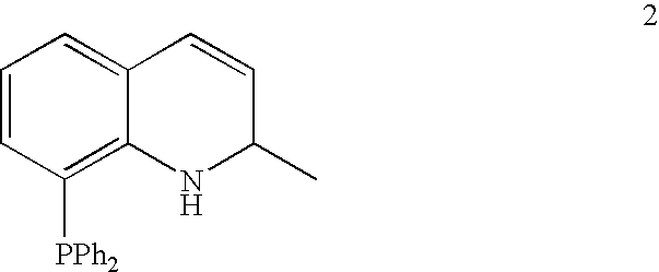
C1=CC([PPh2])=C2C(=C1)C=CC(C)N2
